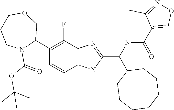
N1=C(C(C2CCCCCCC2)NC(=O)C2=CON=C2C)NC2=C1C(F)=C(C1N(C(OC(C)(C)C)=O)CCCOC1)C=C2
